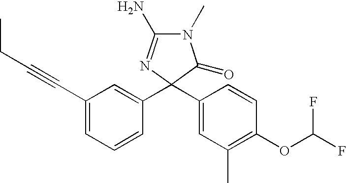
C1(C#CCC)=CC=CC(C2(C3=CC(C)=C(OC(F)F)C=C3)C(=O)N(C)C(N)=N2)=C1
